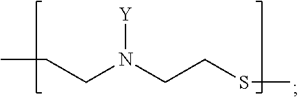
CCCN(CCSC)[Y]
